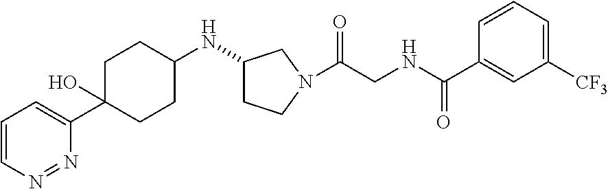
C1=CN=NC(C2(O)CCC(NC3CCN(C(CNC(C4=CC([CF3])=CC=C4)=O)=O)C3)CC2)=C1
